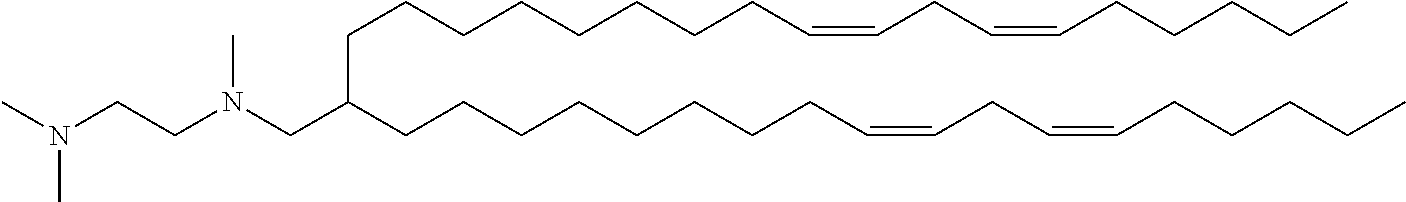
N(CCN(C)CC(CCCCCCCCC=CCC=CCCCCC)CCCCCCCCC=CCC=CCCCCC)(C)C
